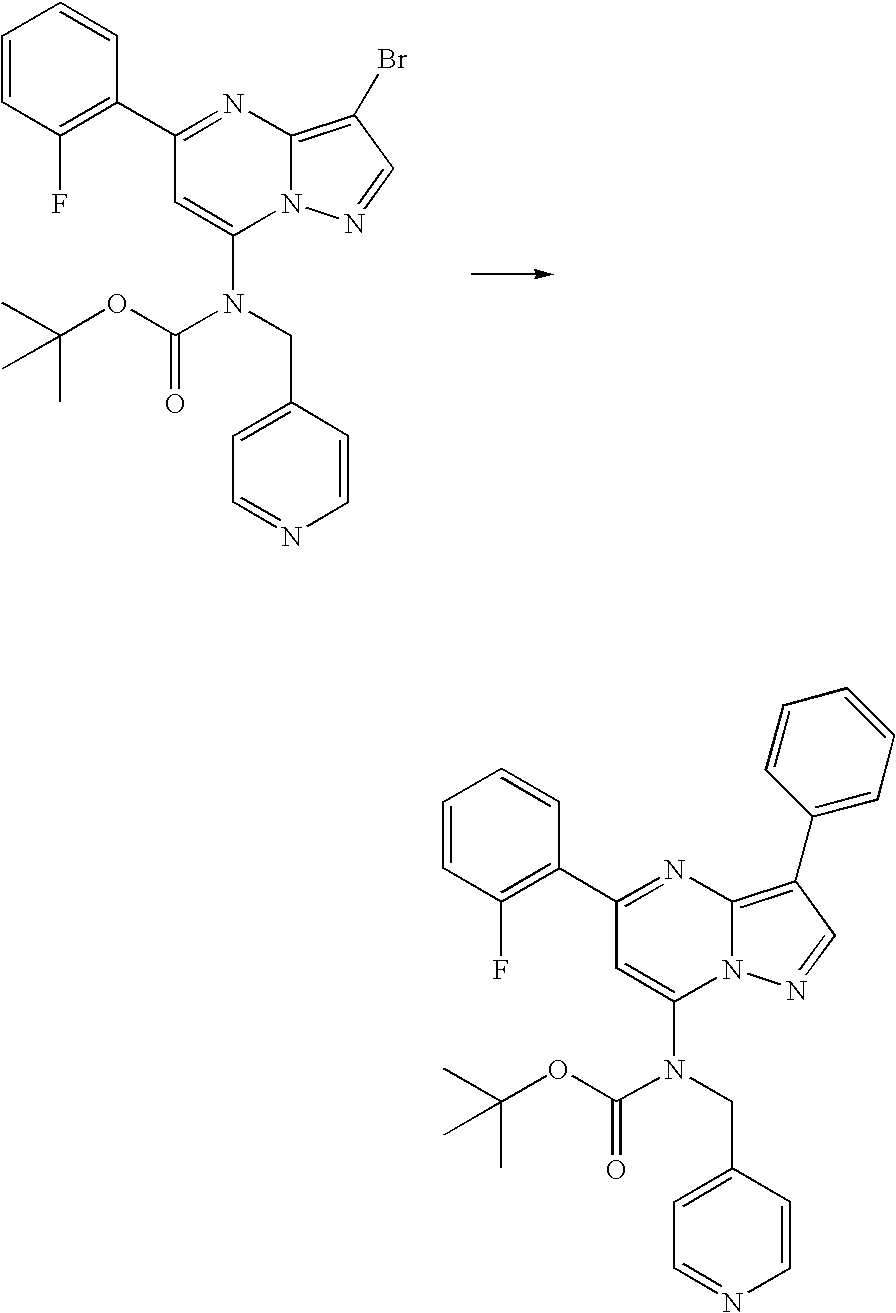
C1(C2=C(F)C=CC=C2)=NC2=C(Br)C=NN2C(N(CC2=CC=NC=C2)C(OC(C)(C)C)=O)=C1.C1(C2=C(F)C=CC=C2)=NC2=C(C3=CC=CC=C3)C=NN2C(N(CC2=CC=NC=C2)C(OC(C)(C)C)=O)=C1
